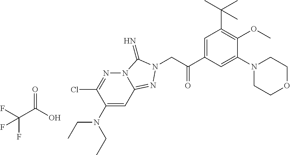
C1(N(CC)CC)=CC2=NN(CC(C3=CC(C(C)(C)C)=C(OC)C(N4CCOCC4)=C3)=O)C(=N)N2N=C1Cl.C(C(O)=O)(F)(F)F
